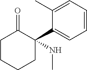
C1CCCC(C2=CC=CC=C2C)(NC)C1=O
